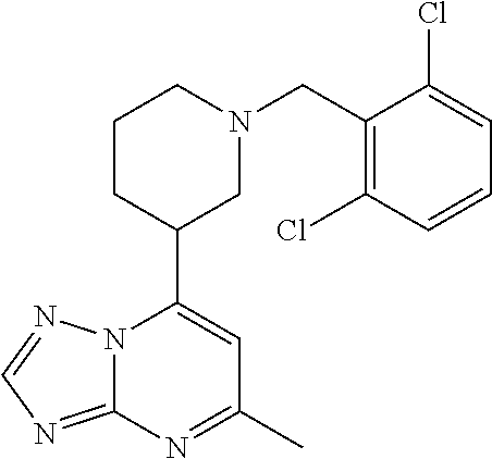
N12C(=NC=N1)N=C(C)C=C2C1CN(CC2=C(Cl)C=CC=C2Cl)CCC1
